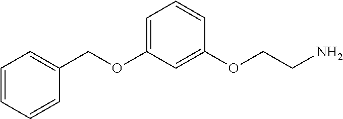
O(C1=CC=CC(OCCN)=C1)CC1=CC=CC=C1
